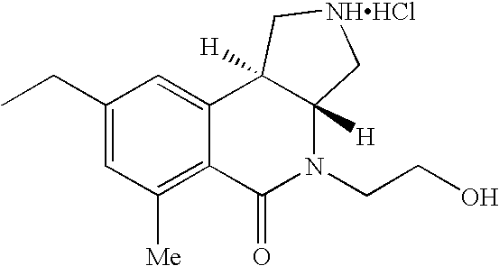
C1(CC)=CC([Me])=C2C(=C1)C1([H])C([H])(N(CCO)C2=O)C[NHHCl]C1
